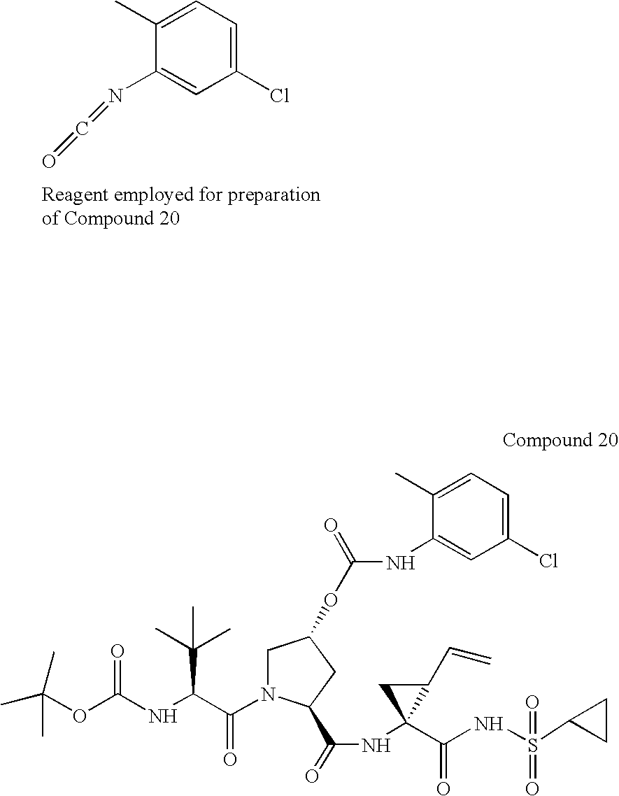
N(=C=O)C1=CC(Cl)=CC=C1C.CC(OC(NC(C(N1CC(OC(=O)NC2=CC(Cl)=CC=C2C)CC1C(=O)NC1(C(=O)NS(=O)(C2CC2)=O)C(C=C)C1)=O)C(C)(C)C)=O)(C)C
